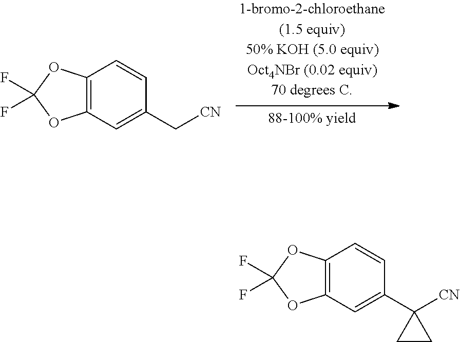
C12=C(C=C(C3([CN])CC3)C=C1)OC(F)(F)O2.C12=C(C=C(C[CN])C=C1)OC(F)(F)O2
